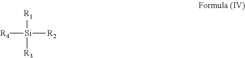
[R4][Si]([R1])([R3])[R2]
